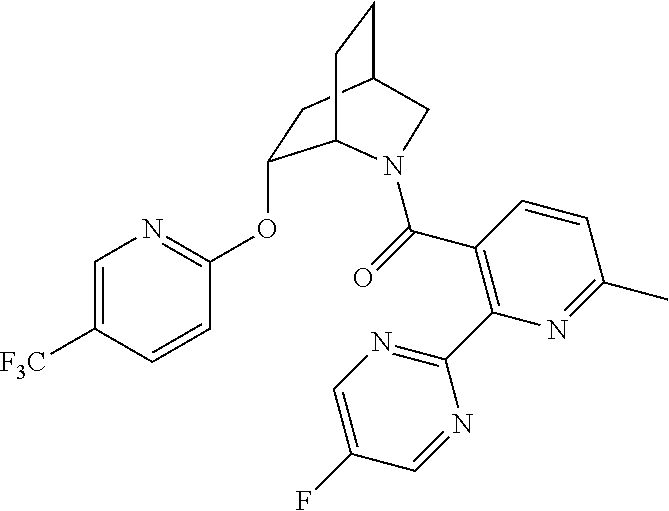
C1=C([F3C])C=CC(OC2CC3CCC2N(C(C2=C(C4=NC=C(F)C=N4)N=C(C)C=C2)=O)C3)=N1
